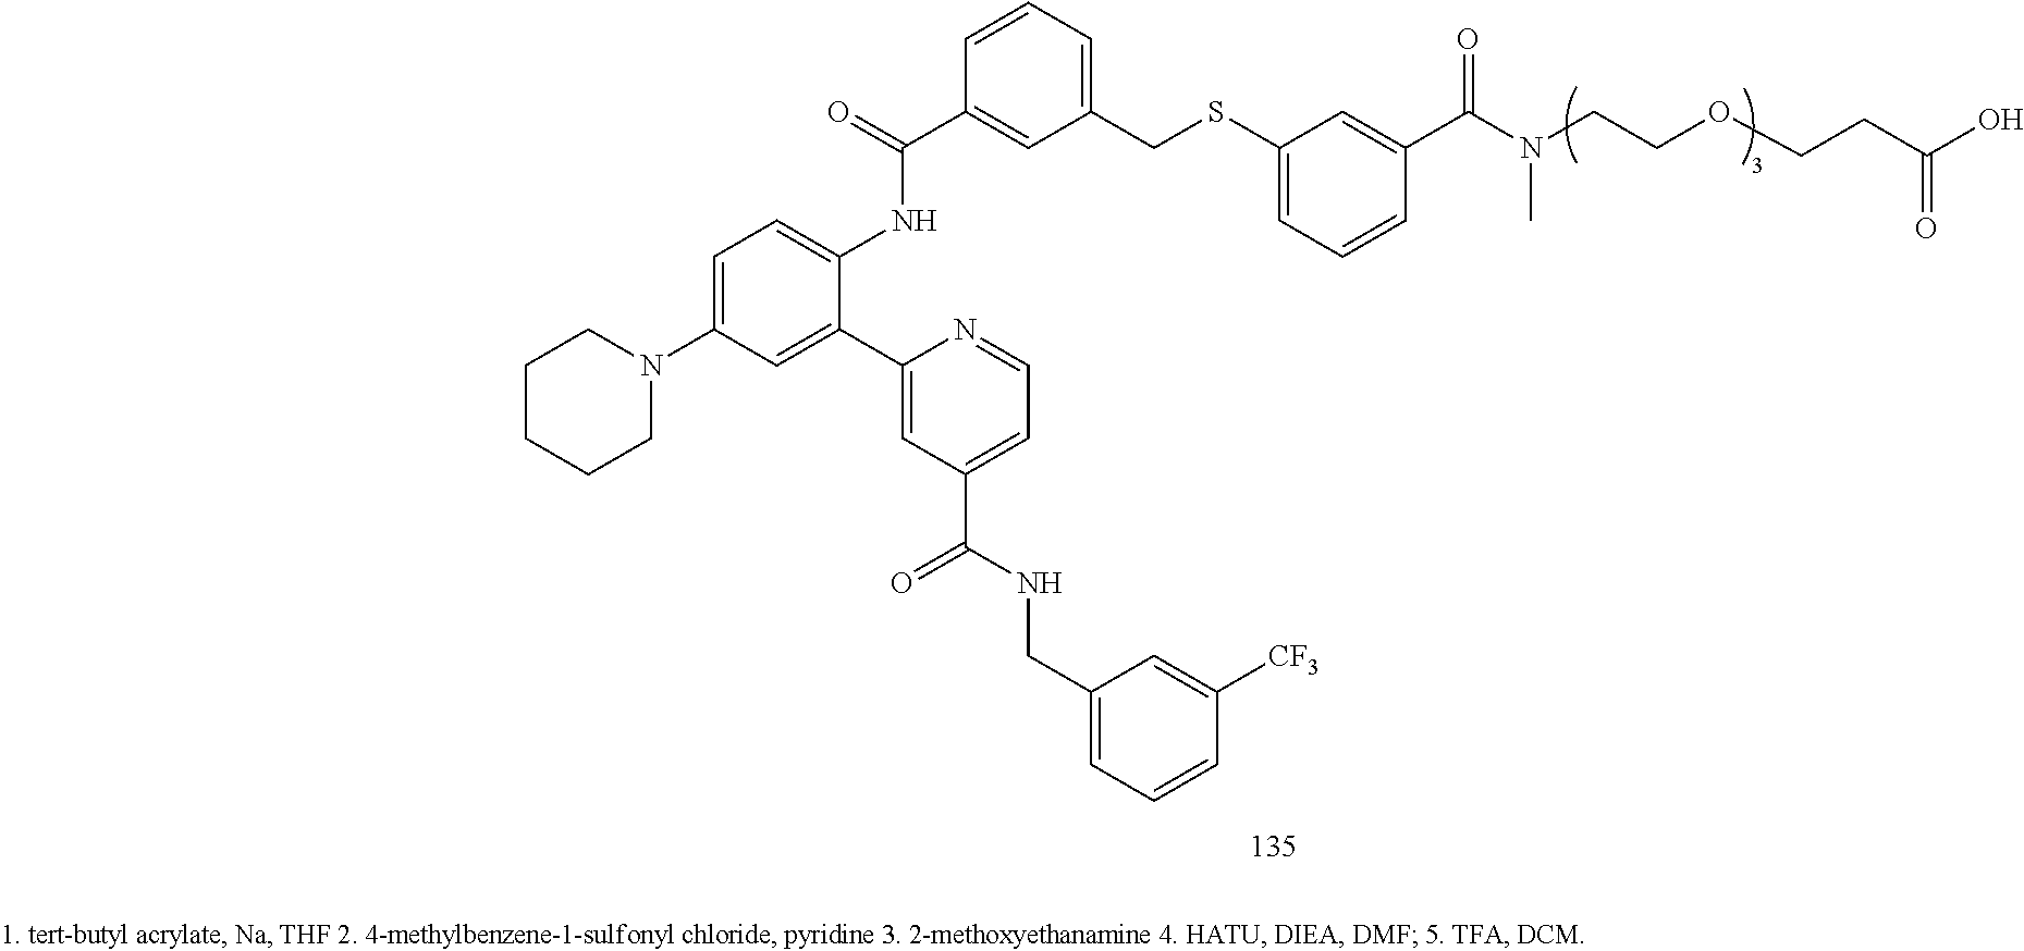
C1=C(N2CCCCC2)C=C(C2=CC(C(NCC3=CC=CC([CF3])=C3)=O)=CC=N2)C(NC(C2=CC(CSC3=CC=CC(C(=O)N(C)CCOCCC(=O)O)=C3)=CC=C2)=O)=C1
